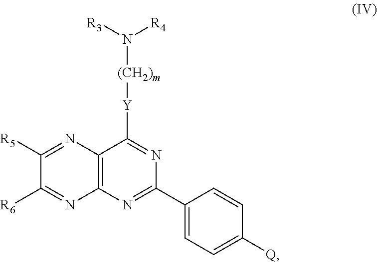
C12=C(N=C(C3=CC=C([Q])C=C3)N=C1[Y][(CH2)m]N([R3])[R4])N=C([R6])C([R5])=N2
